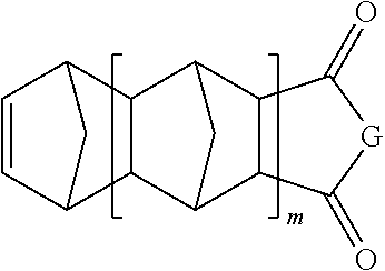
C1=CC2C3C(C1C2)C1C2C(C3C1)C(=O)[G]C2=O
